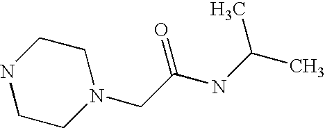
N1CCN(CC(NC(C)C)=O)CC1
